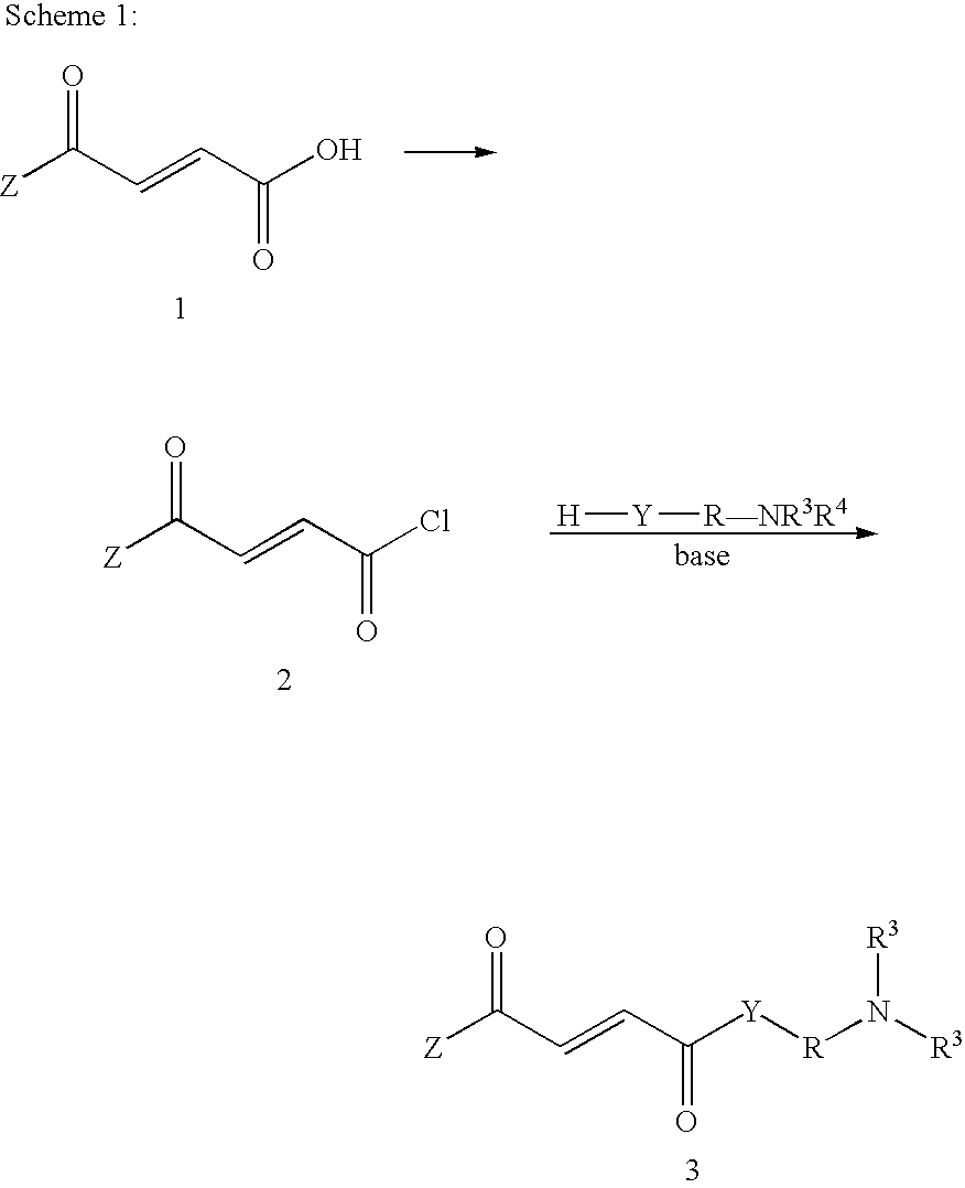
[Z]C(C=CC([Y][R]N([R3])[R3])=O)=O.[Z]C(C=CC(Cl)=O)=O.[H][Y][RNR3R4].[Z]C(C=CC(O)=O)=O
